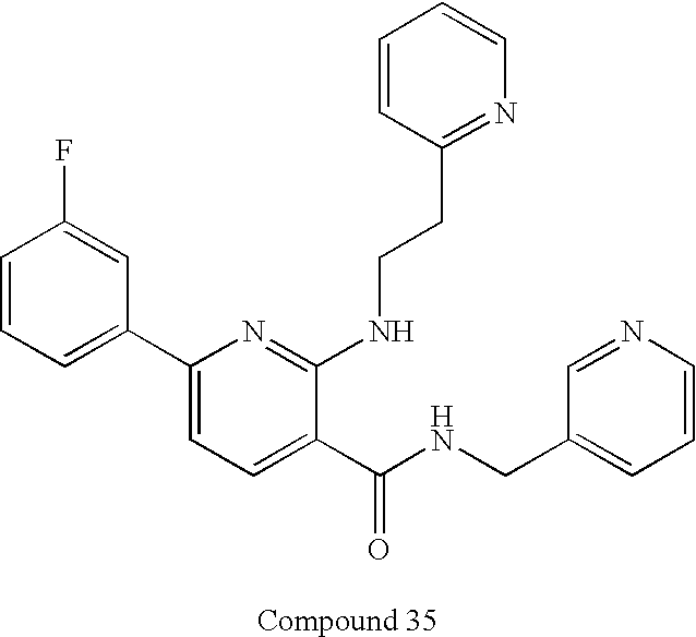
C1=CC=C(C2=CC=C(C(NCC3=CC=CN=C3)=O)C(NCCC3=NC=CC=C3)=N2)C=C1F
